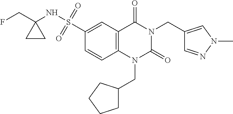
C12=C(C=C(S(NC3(CF)CC3)(=O)=O)C=C1)C(=O)N(CC1=CN(C)N=C1)C(=O)N2CC1CCCC1
